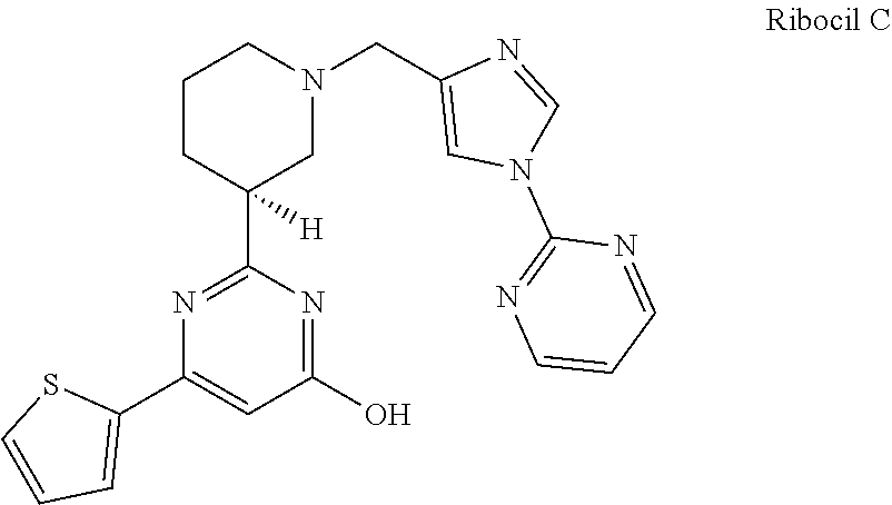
S1C=CC=C1C1=CC(O)=NC(C2([H])CCCN(CC3=CN(C4=NC=CC=N4)C=N3)C2)=N1
